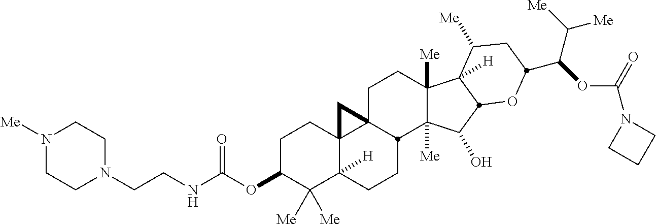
C1C23C4(C([H])(CCC2C2([Me])C([Me])(C1)C1([H])C([Me])CC(C(C([Me])[Me])OC(N5CCC5)=O)OC1C2O)C([Me])([Me])C(OC(=O)NCCN1CCN([Me])CC1)CC4)C3
